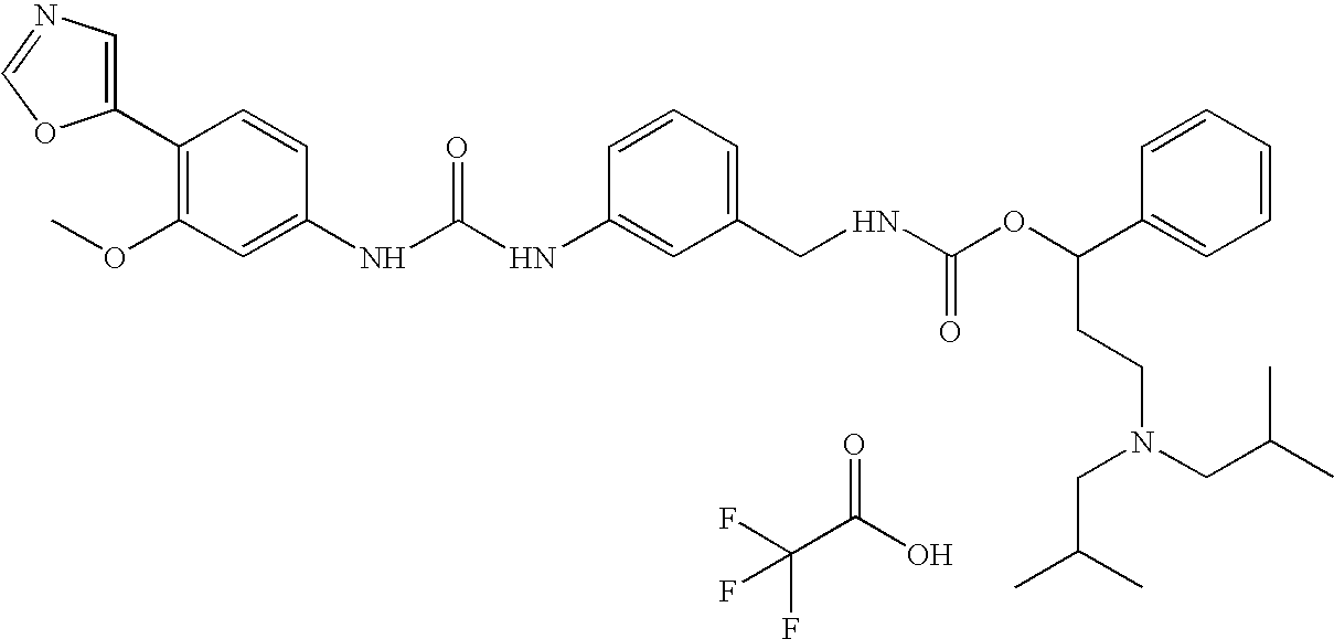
FC(C(O)=O)(F)F.C1(C2=C(OC)C=C(NC(NC3=CC(CNC(OC(C4=CC=CC=C4)CCN(CC(C)C)CC(C)C)=O)=CC=C3)=O)C=C2)=CN=CO1
